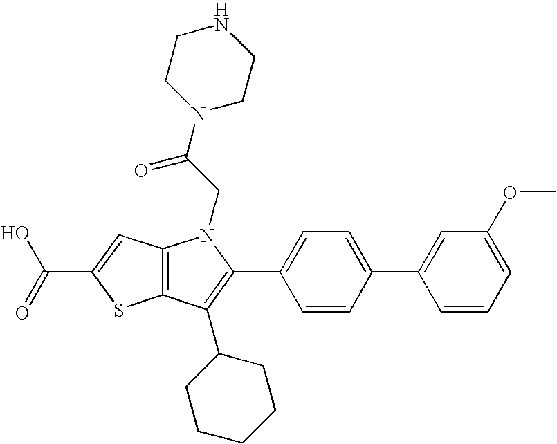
C(C1=CC2=C(S1)C(C1CCCCC1)=C(C1=CC=C(C3=CC(OC)=CC=C3)C=C1)N2CC(=O)N1CCNCC1)(=O)O
